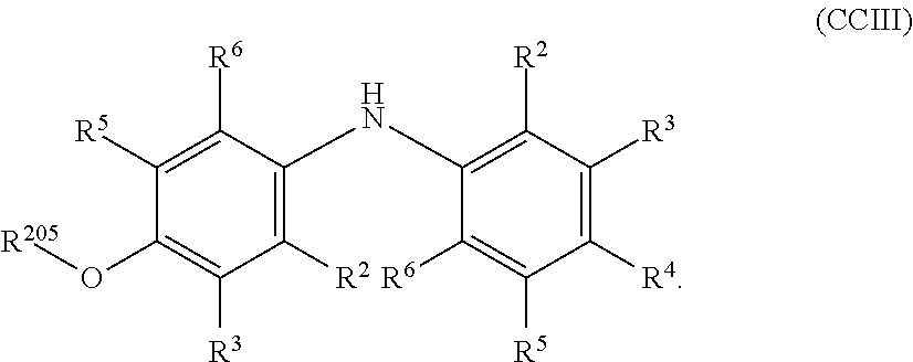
C1([R5])=C([R6])C(NC2=C([R2])C([R3])=C([R4])C([R5])=C2[R6])=C([R2])C([R3])=C1O[R205]
